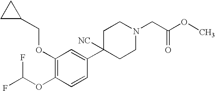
C1(OCC2CC2)=C(OC(F)F)C=CC(C2([NC])CCN(CC(OC)=O)CC2)=C1
